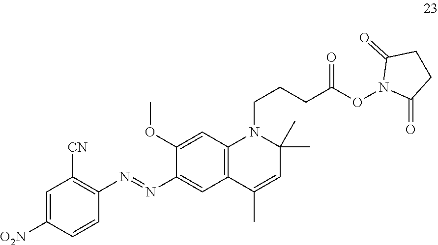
C1=C([O2N])C=CC(N=NC2=CC3=C(C=C2OC)N(CCCC(ON2C(=O)CCC2=O)=O)C(C)(C)C=C3C)=C1[CN]
